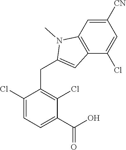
C1(Cl)=CC=C(C(O)=O)C(Cl)=C1CC1=CC2=C(N1C)C=C([CN])C=C2Cl
